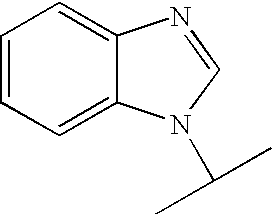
C1=C2C(=CC=C1)N=CN2C(C)C
